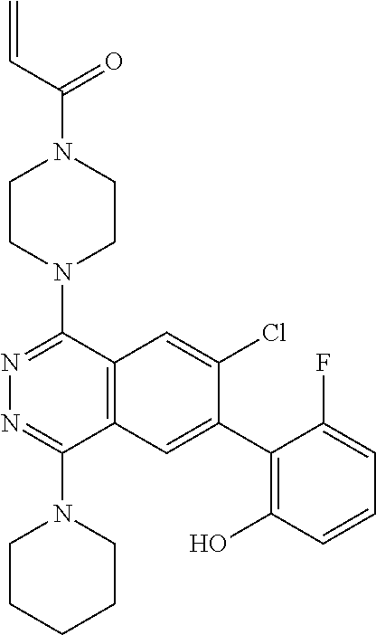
C12=C(C=C(C3=C(O)C=CC=C3F)C(Cl)=C1)C(N1CCCCC1)=NN=C2N1CCN(C(C=C)=O)CC1
